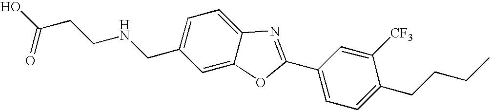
OC(CCNCC1=CC=C2C(=C1)OC(C1=CC=C(CCCC)C([CF3])=C1)=N2)=O
